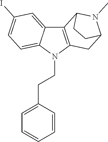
C(N1C2=C(C3=CC(I)=CC=C13)C1N(C)C(C2)CC1)CC1=CC=CC=C1
